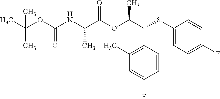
CC(OC(NC(C(OC(C(SC1=CC=C(F)C=C1)C1=C(C)C=C(F)C=C1)C)=O)C)=O)(C)C
